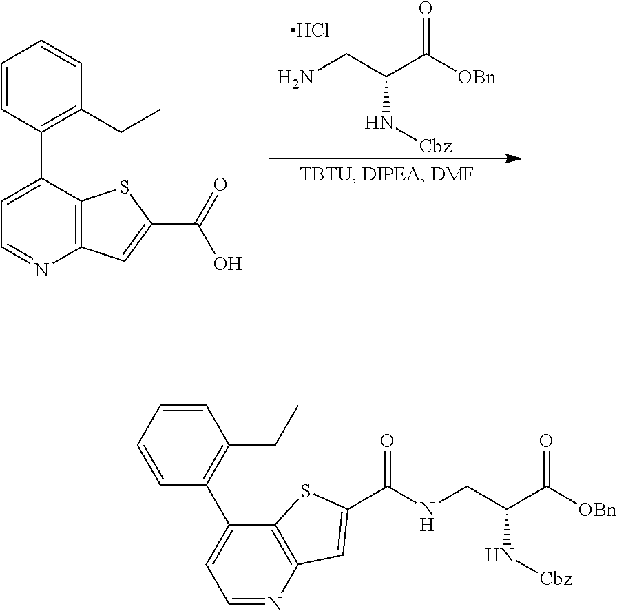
C(C(C(=O)[OBn])N[Cbz])N.Cl.C12=C(C(C3=C(CC)C=CC=C3)=CC=N1)SC(C(O)=O)=C2.C1=CC=CC(C2=CC=NC3=C2SC(C(NCC(C([OBn])=O)N[Cbz])=O)=C3)=C1CC
